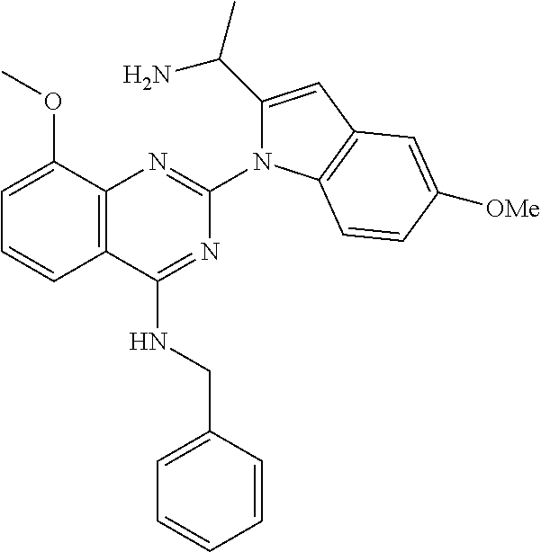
C12=C(C(NCC3=CC=CC=C3)=NC(N3C(C(N)C)=CC4=C3C=CC([OMe])=C4)=N1)C=CC=C2OC
